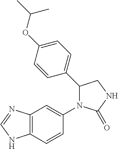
C1(=O)NCC(C2=CC=C(OC(C)C)C=C2)N1C1=CC2=C(NC=N2)C=C1
